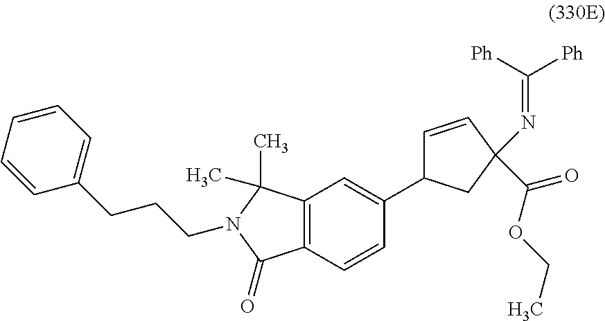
C12=C(C=CC(C3C=CC(N=C([Ph])[Ph])(C(OCC)=O)C3)=C1)C(=O)N(CCCC1=CC=CC=C1)C2(C)C
